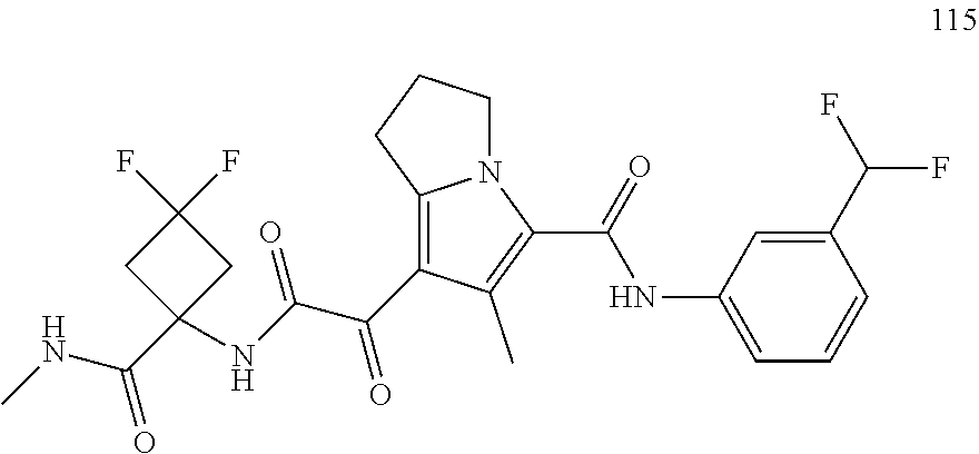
N(C(C(=O)C1=C2N(C(C(=O)NC3=CC=CC(C(F)F)=C3)=C1C)CCC2)=O)C1(C(NC)=O)CC(F)(F)C1
